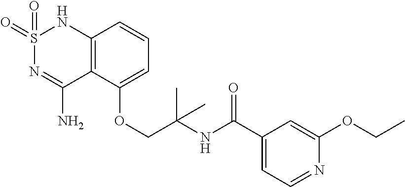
C12=C(C(OCC(NC(C3=CC=NC(OCC)=C3)=O)(C)C)=CC=C1)C(N)=NS(=O)(=O)N2
